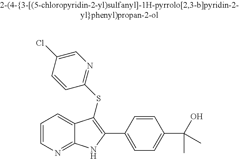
C1=CN=C2C(=C1)C(SC1=NC=C(Cl)C=C1)=C(C1=CC=C(C(O)(C)C)C=C1)N2
